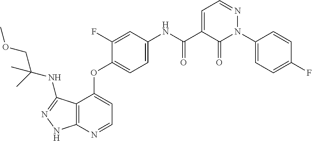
C12=C(N=CC=C1OC1=CC=C(NC(C3=CC=NN(C4=CC=C(F)C=C4)C3=O)=O)C=C1F)NN=C2NC(COC)(C)C
